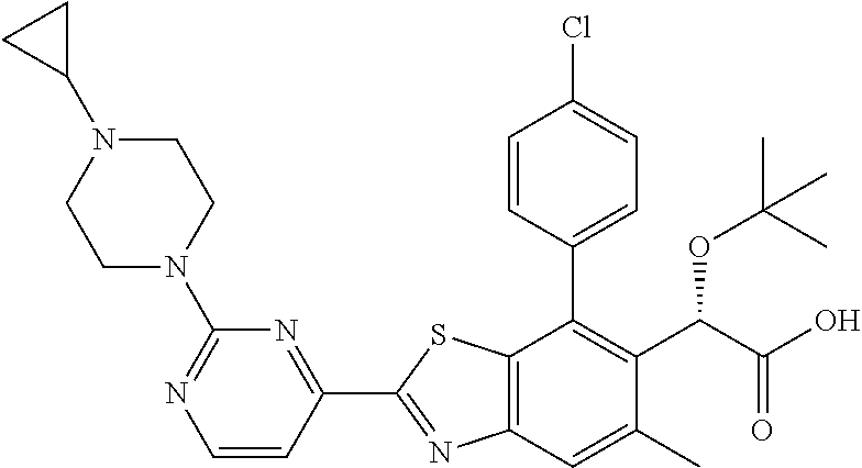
C1(C2=NC3=C(S2)C(C2=CC=C(Cl)C=C2)=C(C(OC(C)(C)C)C(=O)O)C(C)=C3)=NC(N2CCN(C3CC3)CC2)=NC=C1
